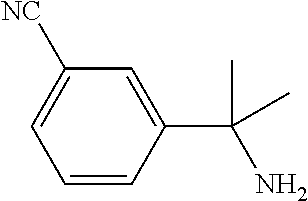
C1=CC(C(N)(C)C)=CC([NC])=C1
